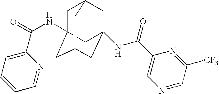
C1=C(C(=O)NC23CC4CC(NC(C5=CN=CC([CF3])=N5)=O)(CC(C2)C4)C3)N=CC=C1
